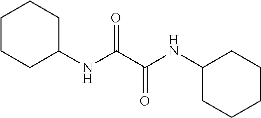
C1(NC(C(NC2CCCCC2)=O)=O)CCCCC1
